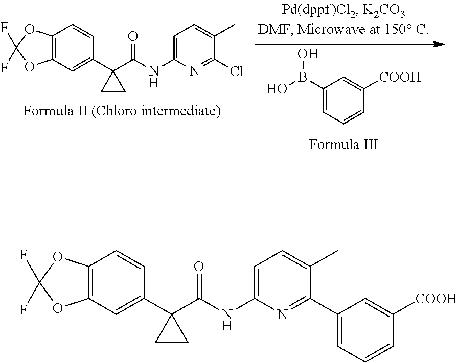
C1(B(O)O)=CC=CC([COOH])=C1.C12=C(C=C(C3(C(NC4=CC=C(C)C(Cl)=N4)=O)CC3)C=C1)OC(F)(F)O2.C12=C(C=C(C3(C(NC4=CC=C(C)C(C5=CC=CC([COOH])=C5)=N4)=O)CC3)C=C1)OC(F)(F)O2
